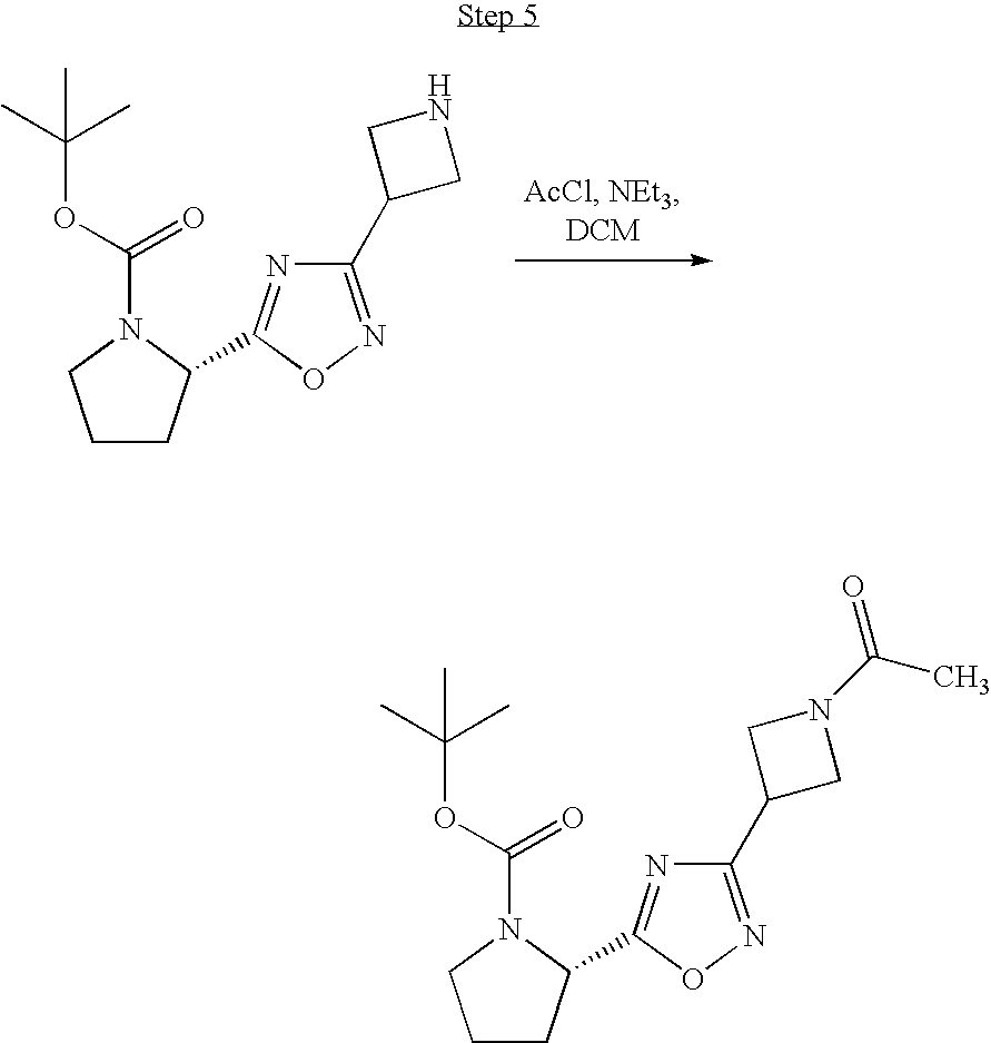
C1CC(C2=NC(C3CNC3)=NO2)N(C(OC(C)(C)C)=O)C1.C1CC(C2=NC(C3CN(C(C)=O)C3)=NO2)N(C(OC(C)(C)C)=O)C1
